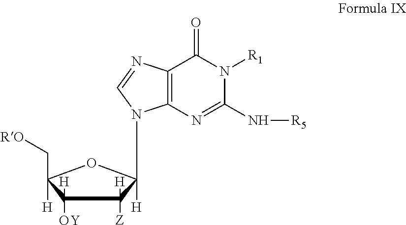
N1([R1])C(N[R5])=NC2=C(C1=O)N=CN2C1([H])C([Z])([H])C([OY])([H])C(C[RO])([H])O1
